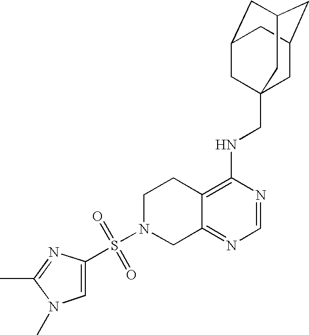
S(N1CC2=NC=NC(NCC34CC5CC(CC(C3)C5)C4)=C2CC1)(=O)(C1=CN(C)C(C)=N1)=O
